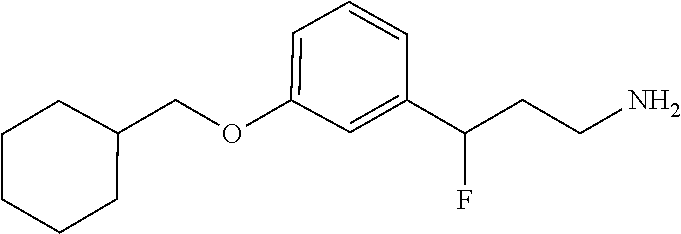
FC(C1=CC(OCC2CCCCC2)=CC=C1)CCN
